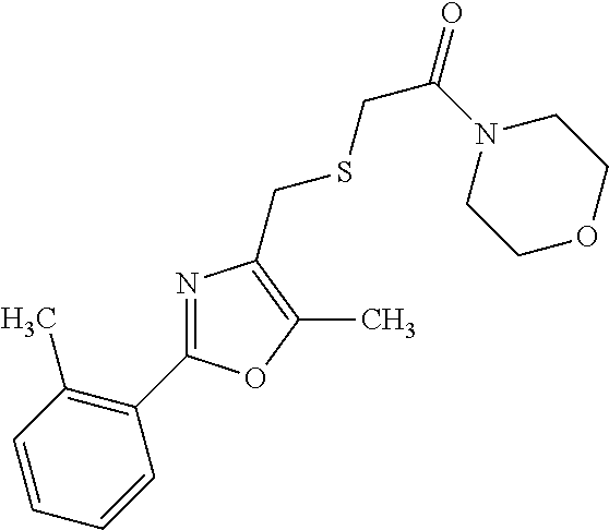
C1=CC(C)=C(C2=NC(CSCC(=O)N3CCOCC3)=C(C)O2)C=C1
